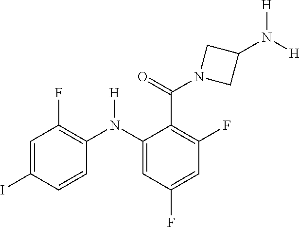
C1(F)=C(C(N2CC(N([H])[H])C2)=O)C(N(C2=C(F)C=C(I)C=C2)[H])=CC(F)=C1
